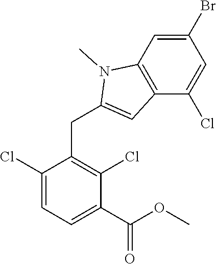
C1(Cl)=CC=C(C(=O)OC)C(Cl)=C1CC1=CC2=C(N1C)C=C(Br)C=C2Cl
